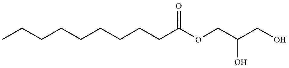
CCCCCCCCCC(OCC(CO)O)=O
